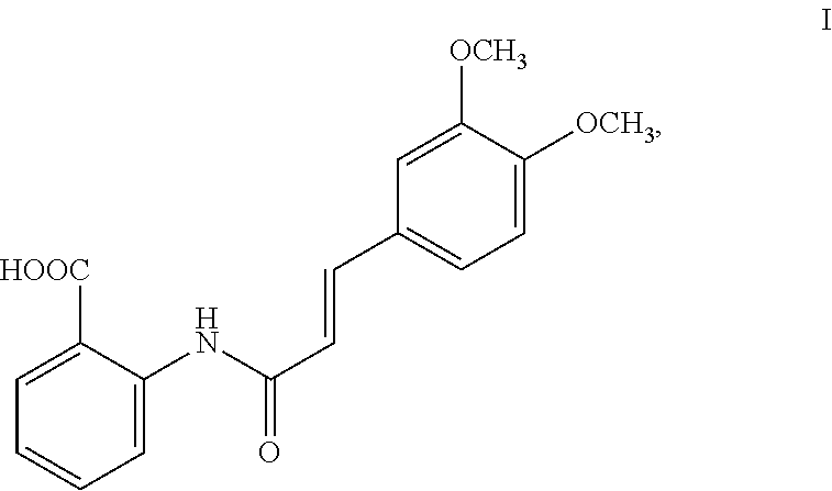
C1=C([HOOC])C(NC(C=CC2=CC=C([OCH3])C([OCH3])=C2)=O)=CC=C1
